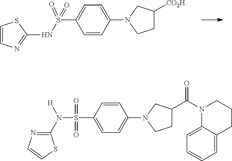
C1=CN=C(NS(C2=CC=C(N3CCC([CO2H])C3)C=C2)(=O)=O)S1.C1(N([H])S(C2=CC=C(N3CCC(C(N4C5=CC=CC=C5CCC4)=O)C3)C=C2)(=O)=O)=NC=CS1
